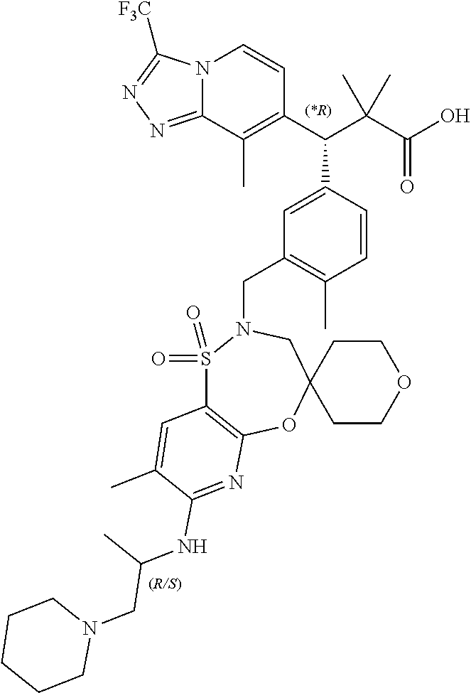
C12(CN(CC3=C(C)C=CC(C(C4=C(C)C5=NN=C([F3C])N5C=C4)C(C(O)=O)(C)C)=C3)S(=O)(=O)C3=C(O1)N=C(NC(C)CN1CCCCC1)C(C)=C3)CCOCC2
